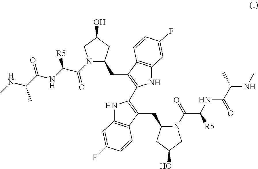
N1(C(C(NC(C(NC)C)=O)[R5])=O)C(CC2=C(C3=C(CC4CC(O)CN4C(C(NC(C(NC)C)=O)[R5])=O)C4=C(N3)C=C(F)C=C4)NC3=C2C=CC(F)=C3)CC(O)C1
